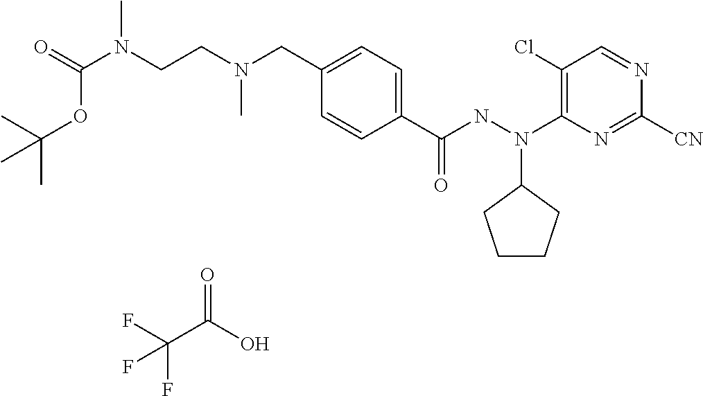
C1=CC(C(NN(C2=C(Cl)C=NC([CN])=N2)C2CCCC2)=O)=CC=C1CN(CCN(C(=O)OC(C)(C)C)C)C.O=C(O)C(F)(F)F
